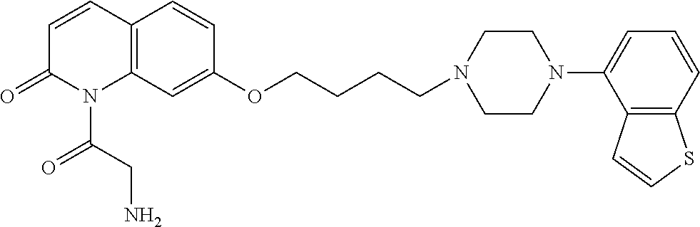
C1=CC2=C(N(C(CN)=O)C1=O)C=C(OCCCCN1CCN(C3=CC=CC4=C3C=CS4)CC1)C=C2
